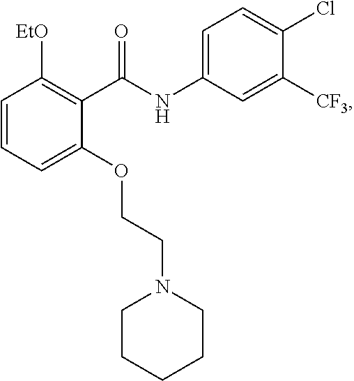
C1=CC=C(OCCN2CCCCC2)C(C(NC2=CC=C(Cl)C([CF3])=C2)=O)=C1[EtO]
